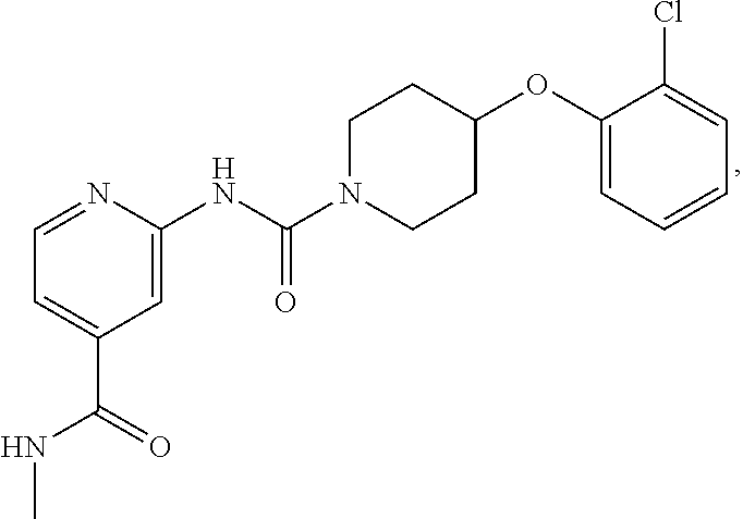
C1=NC(NC(N2CCC(OC3=CC=CC=C3Cl)CC2)=O)=CC(C(NC)=O)=C1
